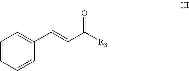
C1=CC=CC(C=CC([R3])=O)=C1
